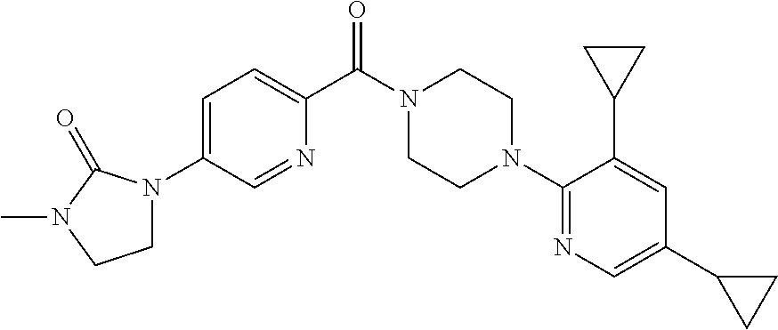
C1=C(N2CCN(C)C2=O)C=NC(C(N2CCN(C3=NC=C(C4CC4)C=C3C3CC3)CC2)=O)=C1
